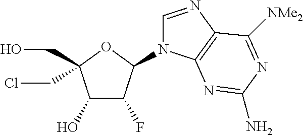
C1(O)C(F)C(N2C=NC3=C2N=C(N)N=C3[NMe2])OC1(CO)CCl
